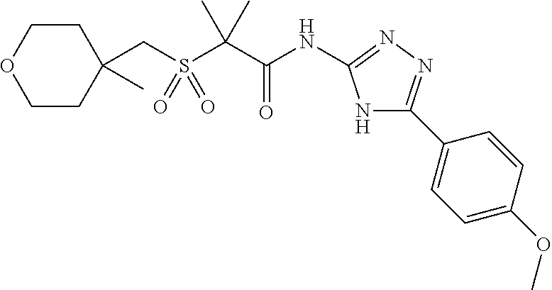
C1(CS(C(C(NC2=NN=C(C3=CC=C(OC)C=C3)N2)=O)(C)C)(=O)=O)(C)CCOCC1
